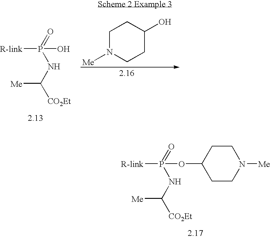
[R-link]P(OC1CCN([Me])CC1)(=O)NC([Me])[CO2Et].[R-link]P(O)(=O)NC([Me])[CO2Et].C1N([Me])CCC(O)C1
